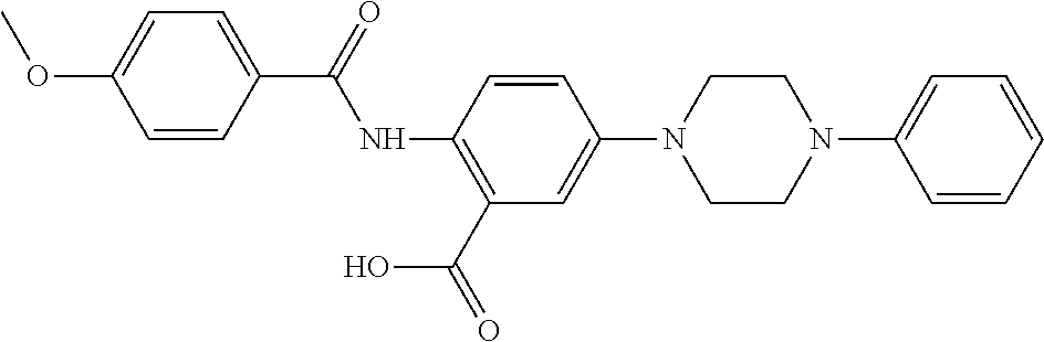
C1=CC(N2CCN(C3=CC(C(=O)O)=C(NC(C4=CC=C(OC)C=C4)=O)C=C3)CC2)=CC=C1
